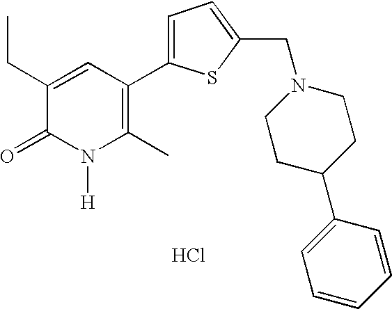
Cl.C1(CC)=CC(C2=CC=C(CN3CCC(C4=CC=CC=C4)CC3)S2)=C(C)N([H])C1=O
